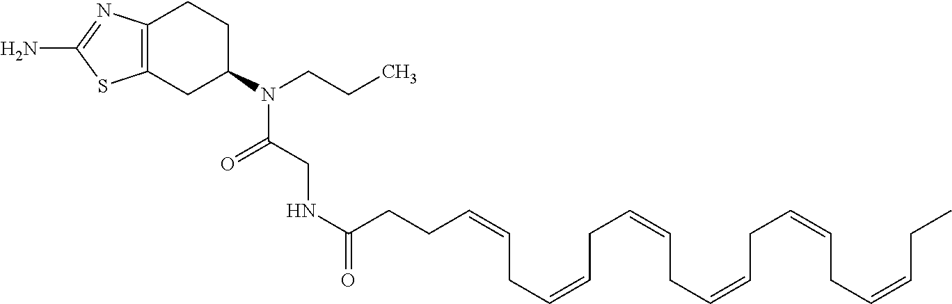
C12=C(CC(N(CCC)C(CNC(=O)CCC=CCC=CCC=CCC=CCC=CCC=CCC)=O)CC1)SC(N)=N2
